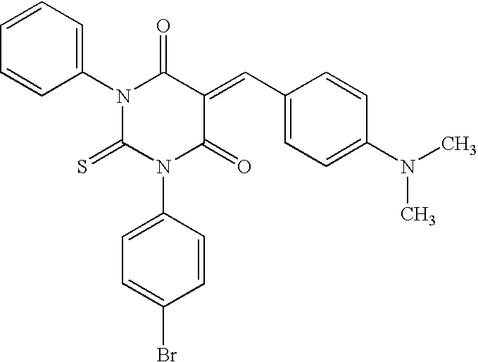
S=C1N(C2=CC=C(Br)C=C2)C(=O)C(=CC2=CC=C(N(C)C)C=C2)C(=O)N1C1=CC=CC=C1
